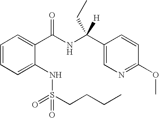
C1=CC=C(NS(CCCC)(=O)=O)C(C(NC(C2=CN=C(OC)C=C2)(CC)[H])=O)=C1
